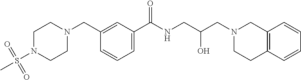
C1(CN2CCN(S(C)(=O)=O)CC2)=CC(C(NCC(CN2CC3=C(CC2)C=CC=C3)O)=O)=CC=C1
